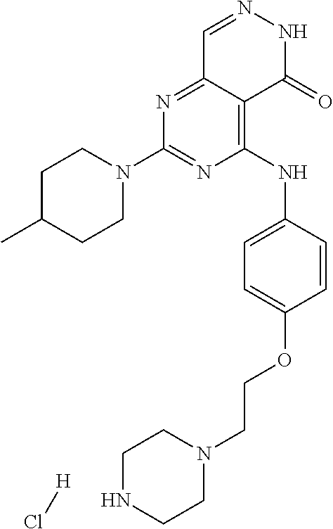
N1=C2C(=C(NC3=CC=C(OCCN4CCNCC4)C=C3)N=C1N1CCC(C)CC1)C(=O)NN=C2.[H]Cl
